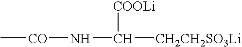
C[CO]NC([COOLi])[CH2CH2SO3Li]
